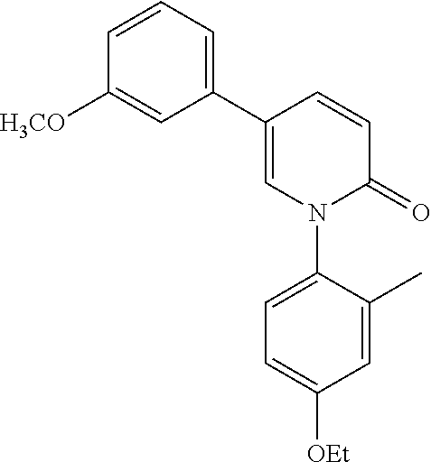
C1(C2=CC=CC([H3CO])=C2)=CN(C2=CC=C([OEt])C=C2C)C(=O)C=C1
